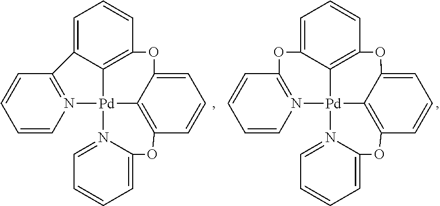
C1=C2C3=C(C=C1)OC1=CC=CC4=C1[Pd]3(N1=CC=CC=C1O4)N1=C2C=CC=C1.C1=C2C3=C(C=C1)OC1=CC=CC4=C1[Pd]3(N1=CC=CC=C1O4)N1=C(C=CC=C1)O2
